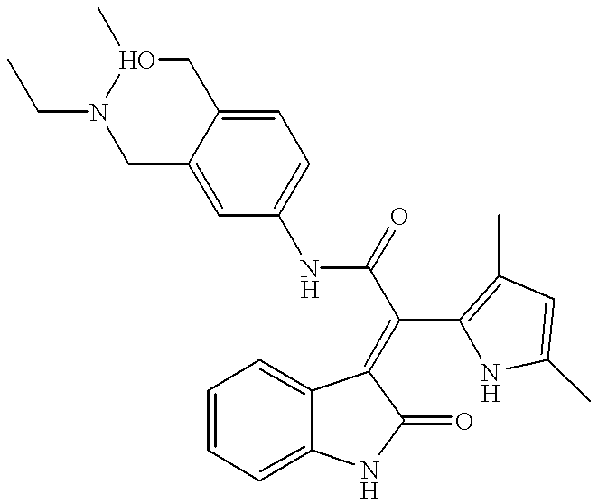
C1=CC=C2C(=C1)C(=C(C(NC1=CC=C3C(=C1)CN(CC)O(C)C3)=O)C1=C(C)C=C(C)N1)C(=O)N2
